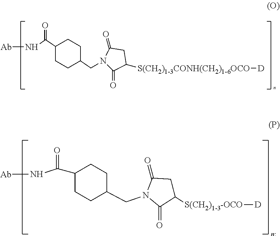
[S(CH2)1-3-OCO](C1CC(=O)N(CC2CCC(C(=O)N[Ab])CC2)C1=O)[D].[Ab]NC(C1CCC(CN2C(=O)C([S(CH2)1-3CONH(CH2)1-6OCO][D])CC2=O)CC1)=O
